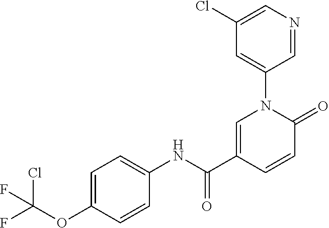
C1=C(C(NC2=CC=C(OC(F)(Cl)F)C=C2)=O)C=CC(=O)N1C1=CC(Cl)=CN=C1
